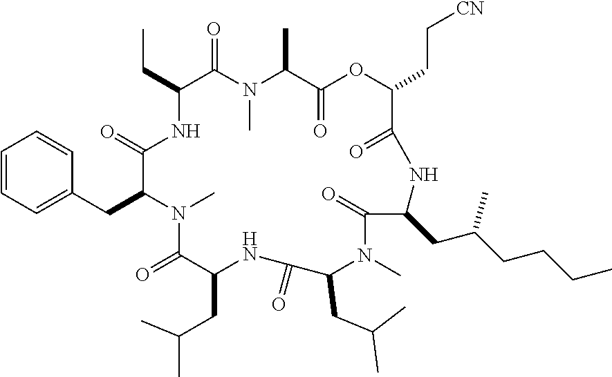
CCC1NC(=O)C(CC2=CC=CC=C2)N(C)C(=O)C(CC(C)C)NC(=O)C(CC(C)C)N(C)C(=O)C(CC(CCCC)C)NC(=O)C(CC[CN])OC(=O)C(C)N(C)C1=O
